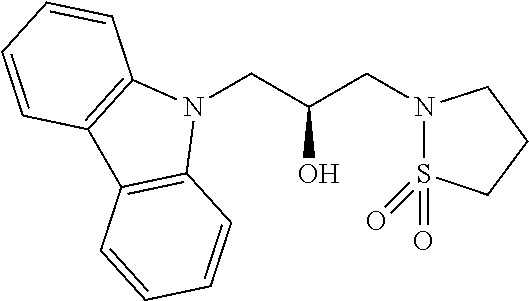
N1(CC(CN2S(=O)(=O)CCC2)O)C2=C(C3=C1C=CC=C3)C=CC=C2
